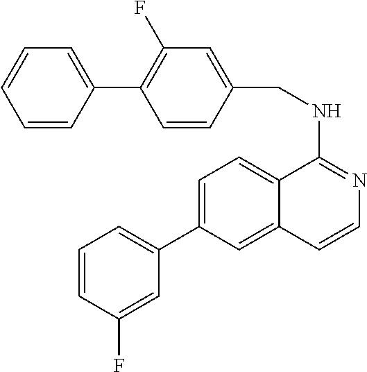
C12=CC=C(C3=CC=CC(F)=C3)C=C1C=CN=C2NCC1=CC(F)=C(C2=CC=CC=C2)C=C1
